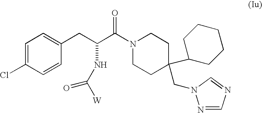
C1=CC(Cl)=CC=C1CC(C(=O)N1CCC(C2CCCCC2)(CN2N=CN=C2)CC1)NC(=O)[W]
